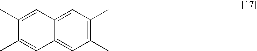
C12=CC(C)=C(C)C=C1C=C(C)C(C)=C2
